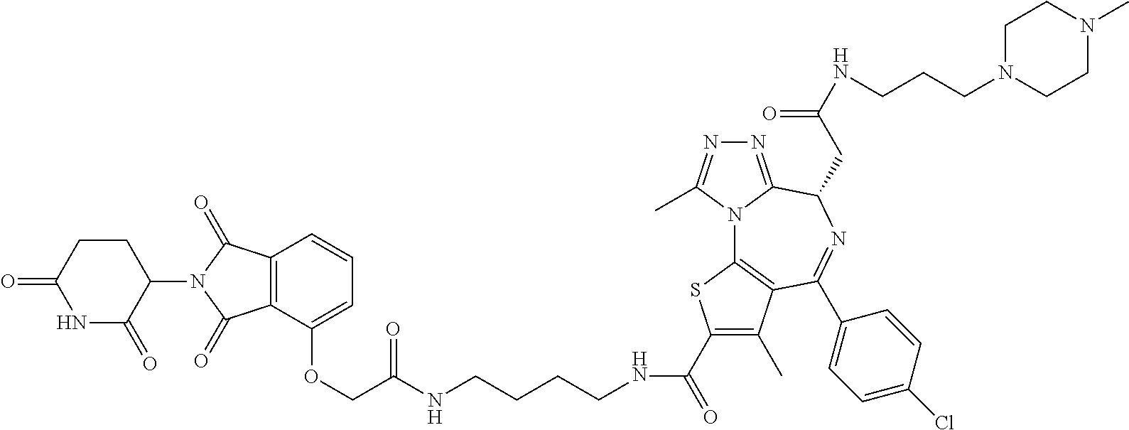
N12C3=C(C(C4=CC=C(Cl)C=C4)=NC(CC(NCCCN4CCN(C)CC4)=O)C1=NN=C2C)C(C)=C(C(=O)NCCCCNC(COC1=CC=CC2=C1C(=O)N(C1C(=O)NC(=O)CC1)C2=O)=O)S3
